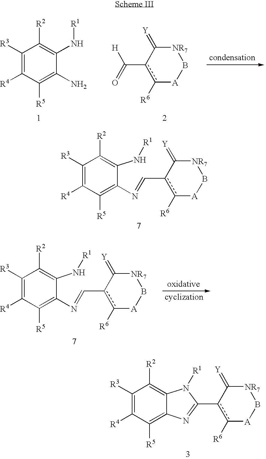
C1([R3])=C([R4])C([R5])=C(N)C(N[R1])=C1[R2].c1([R6])c(C(=O)[H])C(=[Y])[NR7]B[A]1.C1([R3])=C([R4])C([R5])=C(N=Cc2c([R6])[A]B[NR7]C2=[Y])C(N[R1])=C1[R2].C1([R3])=C([R4])C([R5])=C(N=Cc2c([R6])[A]B[NR7]C2=[Y])C(N[R1])=C1[R2].C1([R3])=C([R4])C([R5])=C2C(=C1[R2])N([R1])C(c1c([R6])[A]B[NR7]C1=[Y])=N2
